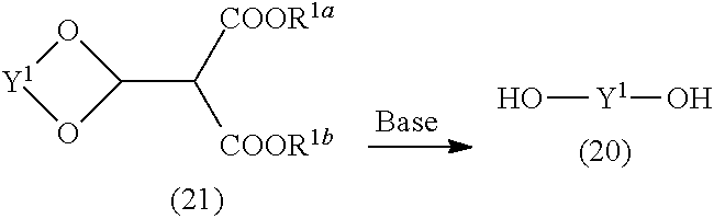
C1(C([COOR1a])[COOR1b])O[Y1]O1.O[Y1]O
